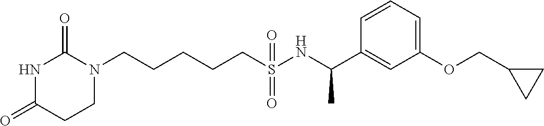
N1C(=O)CCN(CCCCCS(NC(C2=CC(OCC3CC3)=CC=C2)C)(=O)=O)C1=O
